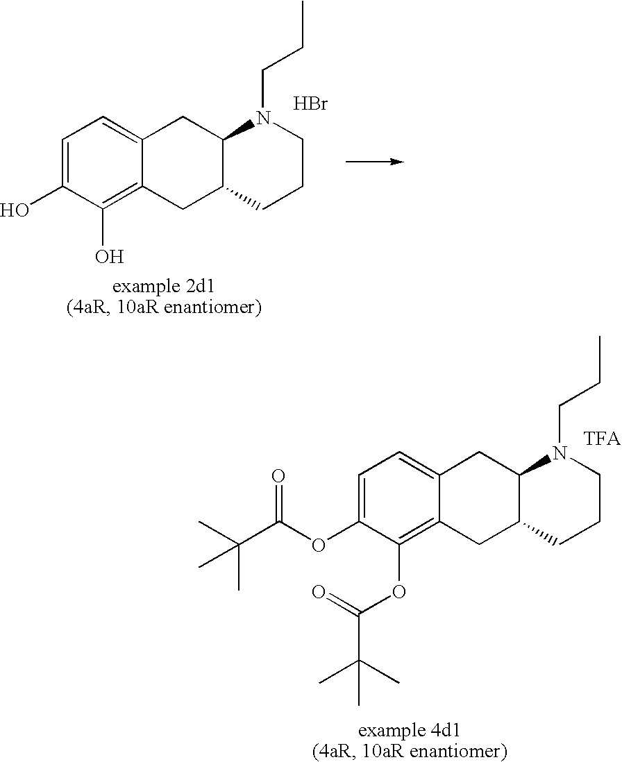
C1=C(O)C(O)=C2C(=C1)CC1C(C2)CCCN1CCC.Br.C1=C(OC(C(C)(C)C)=O)C(OC(C(C)(C)C)=O)=C2C(=C1)CC1C(C2)CCCN1CCC.[TFA]
